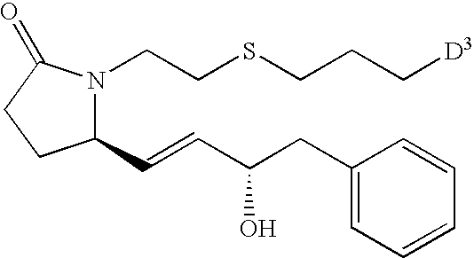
C1(C=CC(CC2=CC=CC=C2)O)N(CCSCCC[D3])C(=O)CC1
